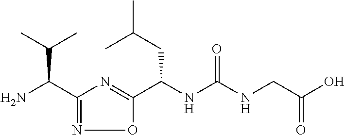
C(NC(NCC(O)=O)=O)(C1=NC(C(N)C(C)C)=NO1)CC(C)C
